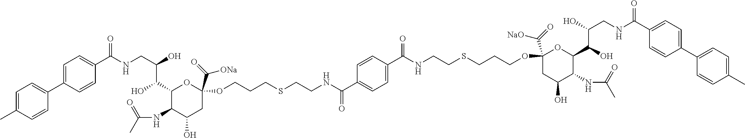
C(NCC(O)C(C1C(NC(C)=O)C(O)CC(C(=O)[ONa])(OCCCSCCNC(C2=CC=C(C(NCCSCCCOC3(C(=O)[NaO])CC(O)C(NC(C)=O)C(C(O)C(O)CNC(C4=CC=C(C5=CC=C(C)C=C5)C=C4)=O)O3)=O)C=C2)=O)O1)O)(=O)C1=CC=C(C2=CC=C(C)C=C2)C=C1
